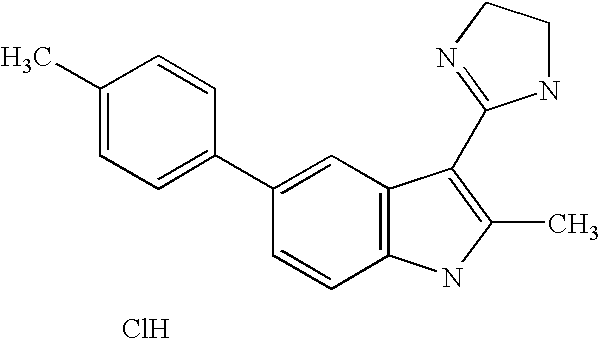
C1=C(C2=CC=C(C)C=C2)C=CC2=C1C(C1=NCCN1)=C(C)N2.Cl
